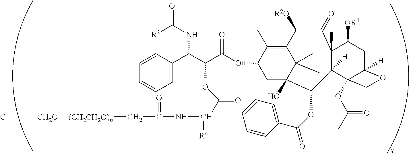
C1=CC(C(C(C(OC2CC3(O)C(C)(C)C(=C2C)C([R2O])C(=O)C2(C)C([H])(C4(OC(C)=O)C([H])(CC2[OR1])OC4)C3OC(=O)C2=CC=CC=C2)=O)OC(C([R4])NC(=O)C[(CH2CH2O)n][CH2O]C)=O)NC(=O)[R3])=CC=C1
